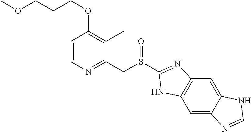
C1=CN=C(CS(C2=NC3=C(C=C4C(=C3)NC=N4)N2)=O)C(C)=C1OCCCOC
